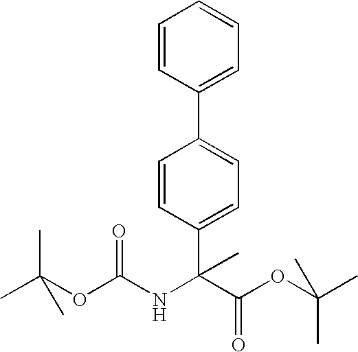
C1=CC(C(NC(OC(C)(C)C)=O)(C(OC(C)(C)C)=O)C)=CC=C1C1=CC=CC=C1
